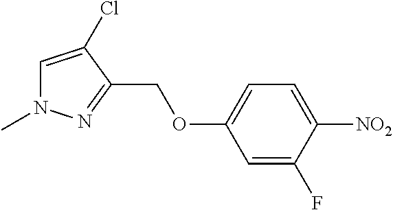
C1(COC2=CC=C([NO2])C(F)=C2)=NN(C)C=C1Cl
